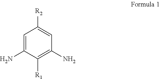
C1=C(N)C([R1])=C(N)C=C1[R2]
